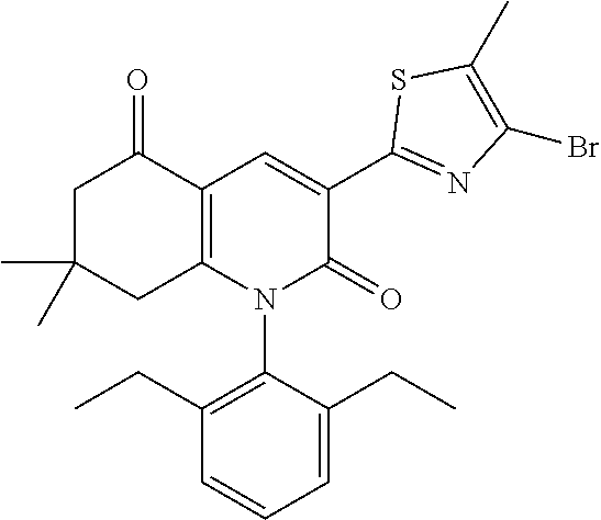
C1C(C)(C)CC2=C(C1=O)C=C(C1=NC(Br)=C(C)S1)C(=O)N2C1=C(CC)C=CC=C1CC
